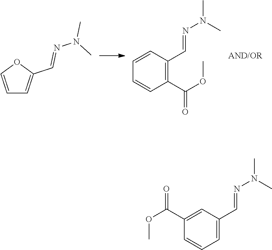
C1=COC(C=NN(C)C)=C1.C1=CC(C=NN(C)C)=C(C(=O)OC)C=C1.C1(C(=O)OC)=CC(C=NN(C)C)=CC=C1
